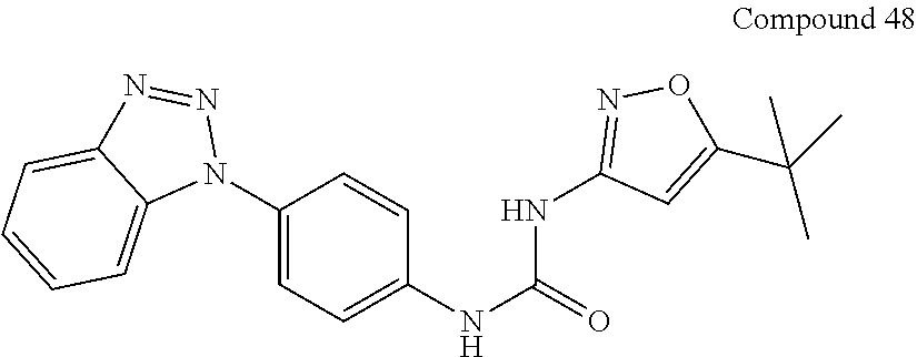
C1(N2N=NC3=CC=CC=C23)=CC=C(NC(=O)NC2=NOC(C(C)(C)C)=C2)C=C1
